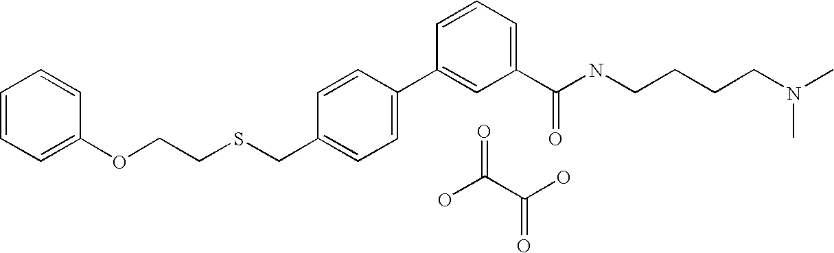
C1=CC(C2=CC(C(NCCCCN(C)C)=O)=CC=C2)=CC=C1CSCCOC1=CC=CC=C1.OC(C(O)=O)=O
